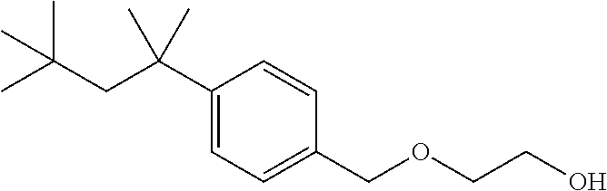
C1(C(CC(C)(C)C)(C)C)=CC=C(COCCO)C=C1
